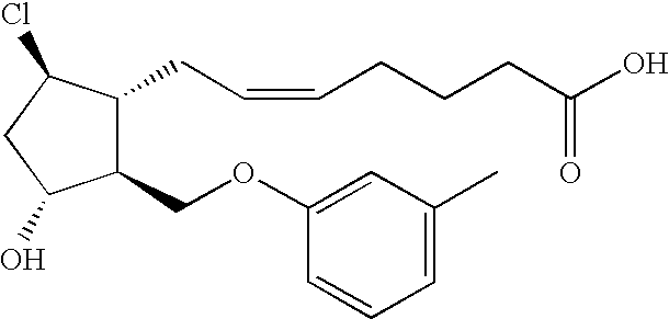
C1(OCC2C(CC=CCCCC(O)=O)C(Cl)CC2O)=CC(C)=CC=C1
